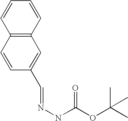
C1=CC2=C(C=C1)C=CC(C=NNC(OC(C)(C)C)=O)=C2
